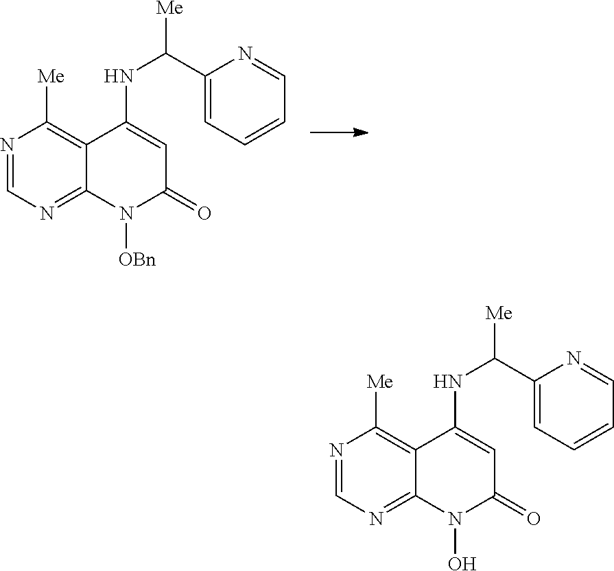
N1=CN=C2C(=C1[Me])C(NC(C1=CC=CC=N1)[Me])=CC(=O)N2[OBn].N1=CN=C2C(=C1[Me])C(NC(C1=CC=CC=N1)[Me])=CC(=O)N2O
